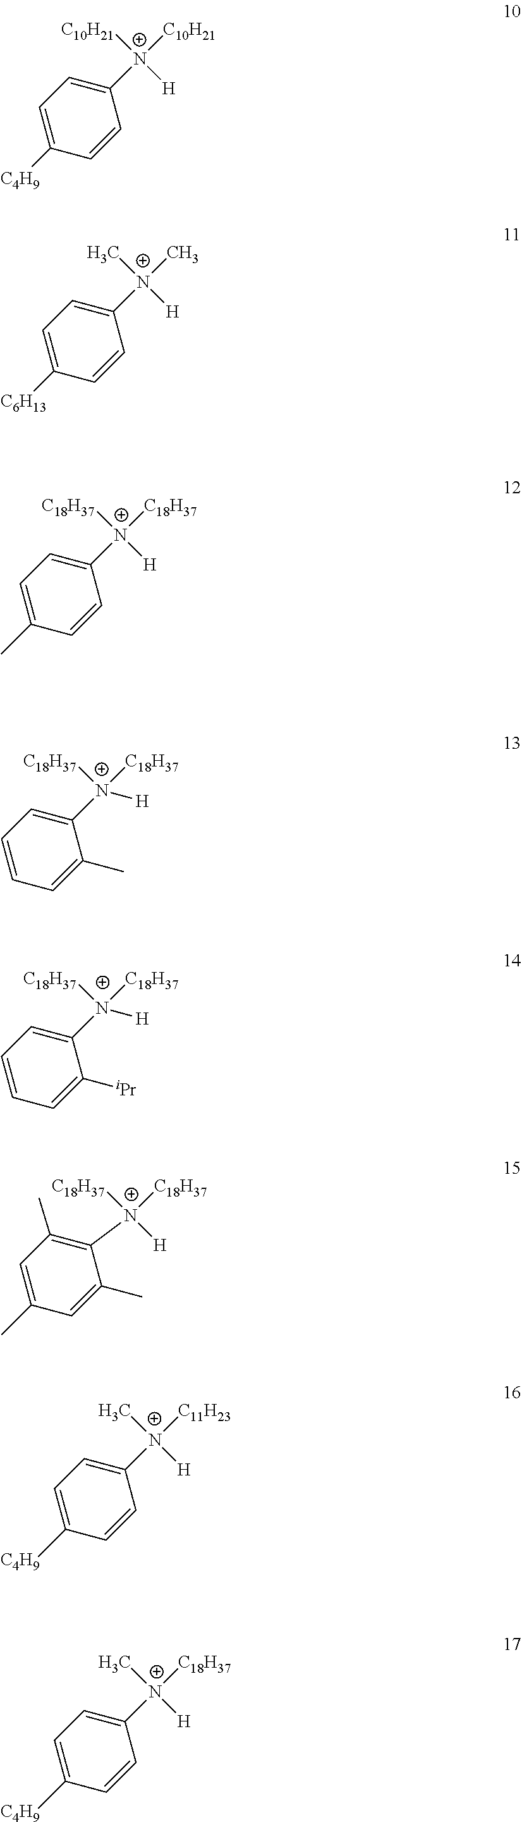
C1=C([C4H9])C=CC([N+]([C10H21])([H])[C10H21])=C1.C1=C([C6H13])C=CC([N+](C)([H])C)=C1.C1=C(C)C=CC([N+]([C18H37])([H])[C18H37])=C1.C1=CC=C(C)C([N+]([C18H37])([C18H37])[H])=C1.C1=CC=C([iPr])C([N+]([C18H37])([C18H37])[H])=C1.C1=C(C)C=C(C)C([N+]([C18H37])([H])[C18H37])=C1C.C1=C([C4H9])C=CC([N+](C)([H])[C11H23])=C1.C1=C([C4H9])C=CC([N+](C)([H])[C18H37])=C1
